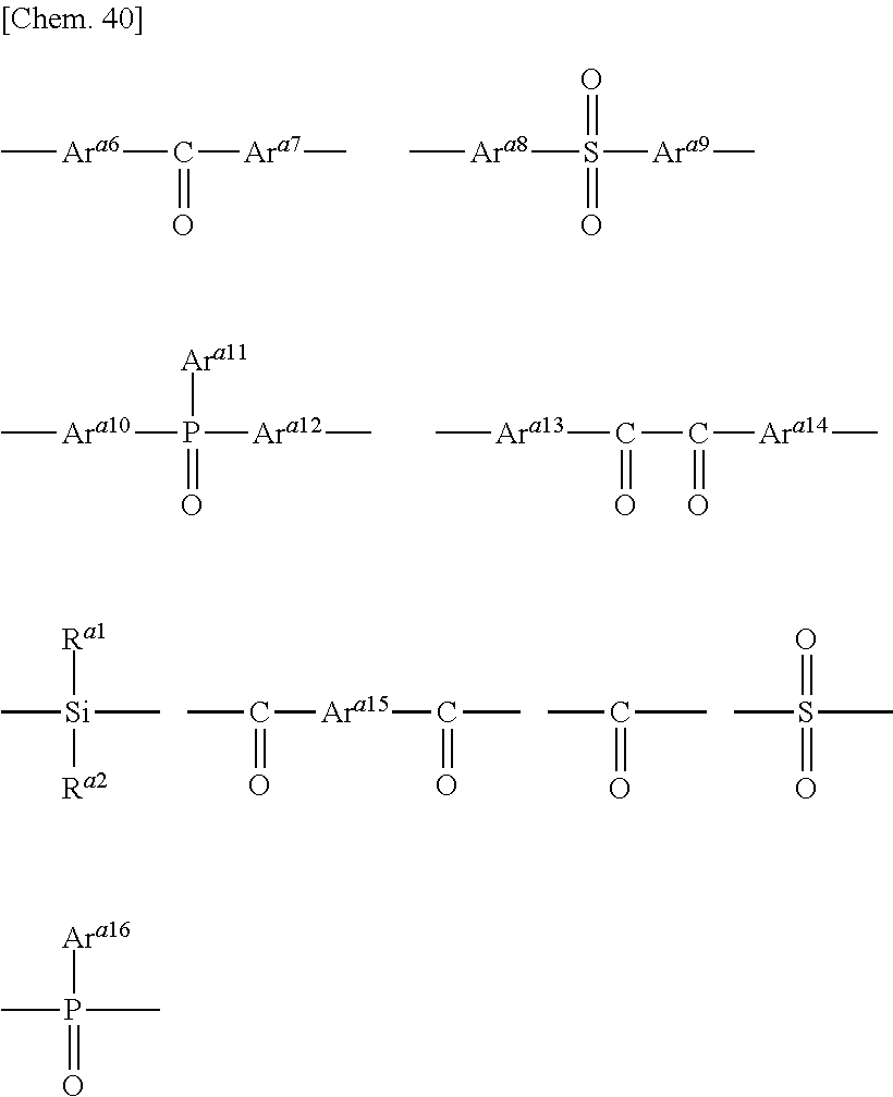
C[Ara6]C([Ara7]C)=O.C[Ara8]S([Ara9]C)(=O)=O.C[Ara10]P([Ara12]C)(=O)[Ara11].C[Ara13]C(C([Ara14]C)=O)=O.C[Si](C)([Ra1])[Ra2].CC([Ara15]C(=O)C)=O.CC(C)=O.CS(C)(=O)=O.CP(C)(=O)[Ara16]
